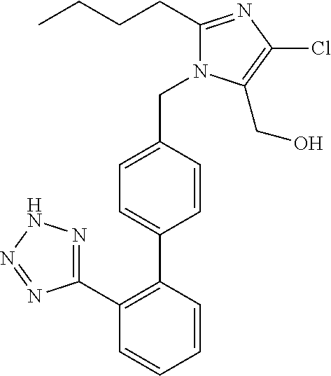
C1(C2=C(C3=CC=C(CN4C(CCCC)=NC(Cl)=C4CO)C=C3)C=CC=C2)=NNN=N1
